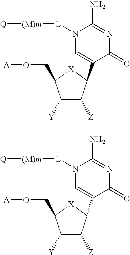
C1([Y])C([Z])C(C2=CN([L][(M)m][Q])C(N)=NC2=O)[X]C1CO[A].C1([Y])C([Z])C(C2=CN([L][(M)m][Q])C(N)=NC2=O)[X]C1CO[A]
